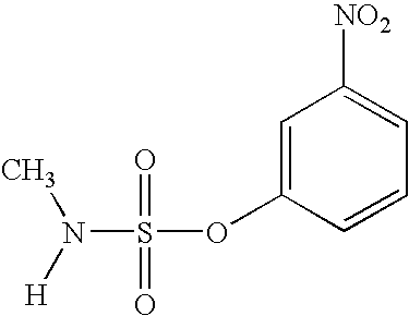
N(S(OC1=CC([NO2])=CC=C1)(=O)=O)([H])C
